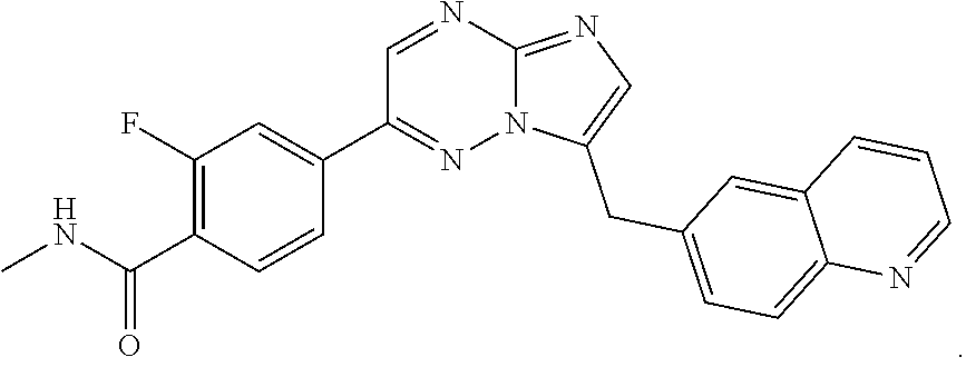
N12C(=NC=C1CC1=CC=C3C(=C1)C=CC=N3)N=CC(C1=CC(F)=C(C(NC)=O)C=C1)=N2
